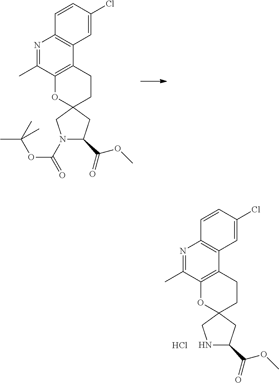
N1=C(C)C2=C(C3=C1C=CC(Cl)=C3)CCC1(O2)CN(C(OC(C)(C)C)=O)C(C(OC)=O)C1.N1=C(C)C2=C(C3=C1C=CC(Cl)=C3)CCC1(O2)CNC(C(OC)=O)C1.Cl
